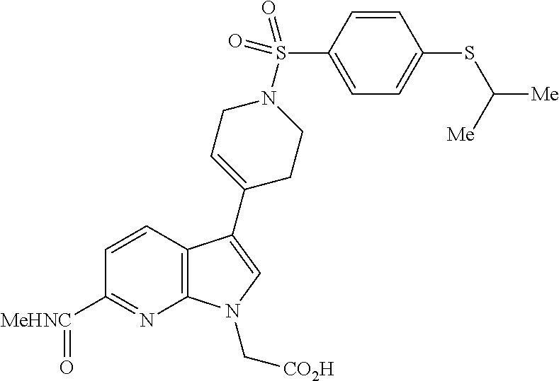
C12=C(C=CC([MeHNC]=O)=N1)C(C1=CCN(S(C3=CC=C(SC([Me])[Me])C=C3)(=O)=O)CC1)=CN2C[CO2H]
